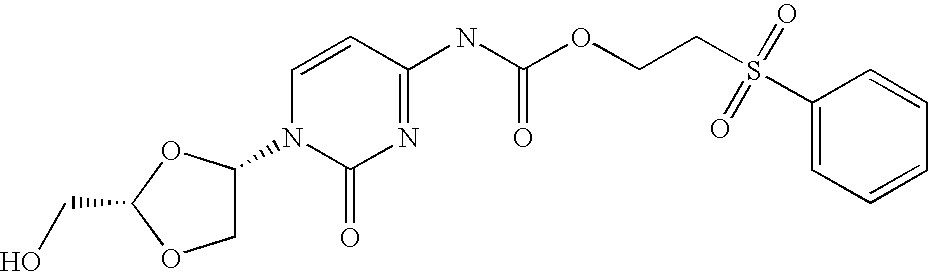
C(O)C1OCC(N2C(=O)N=C(NC(OCCS(C3=CC=CC=C3)(=O)=O)=O)C=C2)O1
